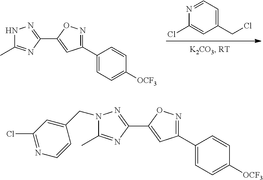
C1(CCl)=CC=NC(Cl)=C1.N1C(C)=NC(C2=CC(C3=CC=C([OCF3])C=C3)=NO2)=N1.C(N1C(C)=NC(C2=CC(C3=CC=C([OCF3])C=C3)=NO2)=N1)C1=CC(Cl)=NC=C1
